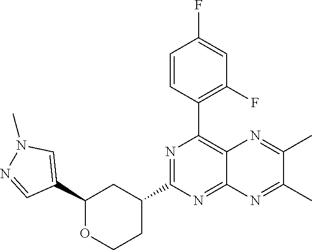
N1=C(C2CC(C3=CN(C)N=C3)OCC2)N=C2C(=C1C1=C(F)C=C(F)C=C1)N=C(C)C(C)=N2
